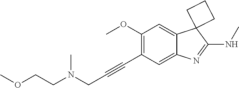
C(C1=C(OC)C=C2C(=C1)N=C(NC)C21CCC1)#CCN(C)CCOC
